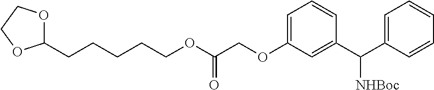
C1=C(OCC(OCCCCCC2OCCO2)=O)C=C(C([NHBoc])C2=CC=CC=C2)C=C1
